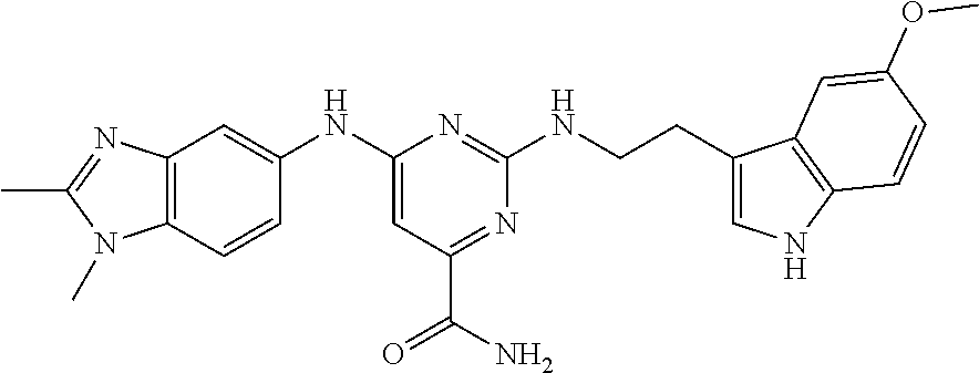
C12=C(C=CC(NC3=CC(C(=O)N)=NC(NCCC4=CNC5=C4C=C(OC)C=C5)=N3)=C1)N(C)C(C)=N2
